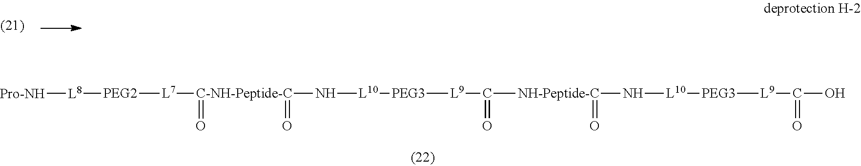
[C-NH-Peptide-C](N[L10][PEG3][L9]C(=O)[NH-Peptide-C](=O)N[L10][PEG3][L9]C(O)=O)(=O)(=O)[L7][PEG2][L8][Pro-NH]
